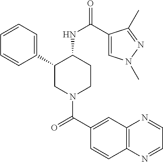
C1=CC=C(C2CN(C(C3=CC4=C(C=C3)N=CC=N4)=O)CCC2NC(=O)C2=CN(C)N=C2C)C=C1
